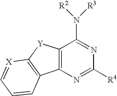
N1=C([R4])N=C(N([R2])[R3])C2=C1C1=C([Y]2)[X]=CC=C1
